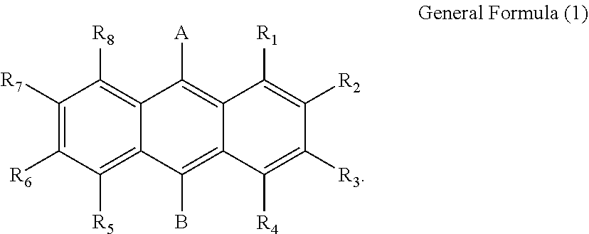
C1([R7])=C([R6])C([R5])=C2C(=C1[R8])C([A])=C1C(=C2B)C([R4])=C([R3])C([R2])=C1[R1]
